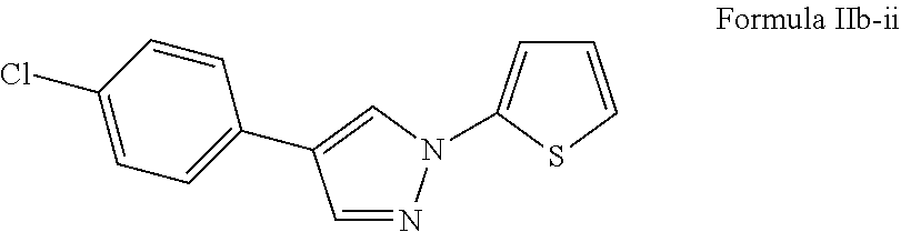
C1=C(N2N=CC(C3=CC=C(Cl)C=C3)=C2)SC=C1
